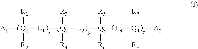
[A1][Q1]([R1])([R2])[L1][Q2]([L2][Q3]([R5])([R6])[L3][Q4]([R8])([R7])[A2])([R3])[R4]
